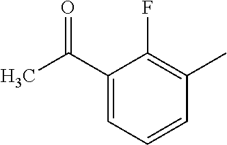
C1(C(C)=O)=CC=CC(C)=C1F
